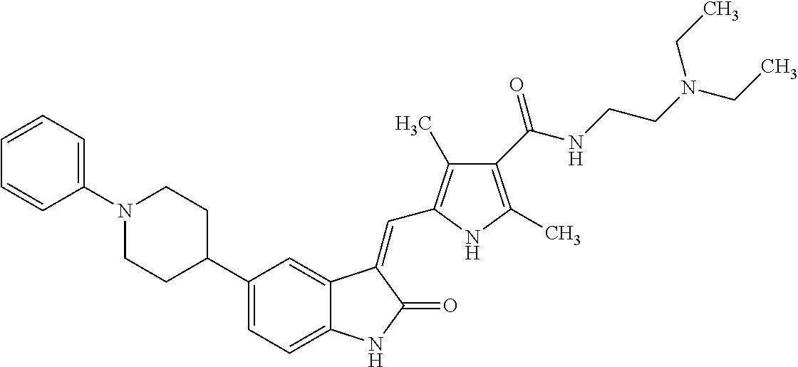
C1(C2CCN(C3=CC=CC=C3)CC2)=CC=C2C(=C1)C(=CC1=C(C)C(C(NCCN(CC)CC)=O)=C(C)N1)C(=O)N2
